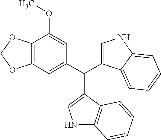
N1C2=C(C(C(C3=CC4=C(C(OC)=C3)OCO4)C3=CNC4=CC=CC=C34)=C1)C=CC=C2
